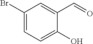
C1(Br)=CC=C(O)C(C=O)=C1
